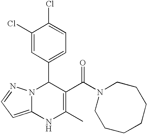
C1(Cl)=CC(C2N3C(=CC=N3)NC(C)=C2C(N2CCCCCCC2)=O)=CC=C1Cl
